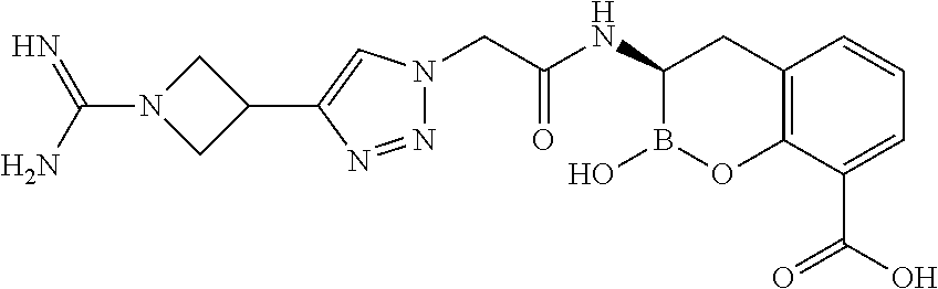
C1(C2=CN(CC(NC3B(O)OC4=C(C3)C=CC=C4C(=O)O)=O)N=N2)CN(C(=N)N)C1
